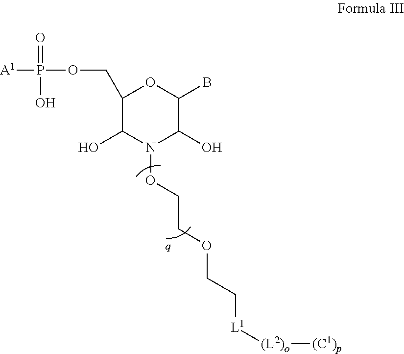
C1(COP([A1])(=O)O)C(O)N(OCCOCC[L1][(L2)o][(C1)p])C(O)C(B)O1
